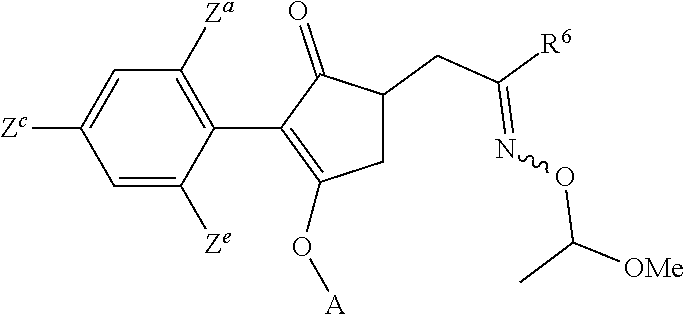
C1=C([Ze])C(C2=C(O[A])CC(CC([R6])=NOC([OMe])C)C2=O)=C([Za])C=C1[Zc]
